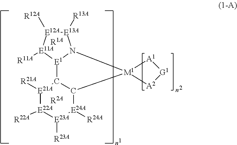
[M1]12([A2][G1][A1]1)C1[E24A]([R24A])[E23A]([R23A])[E22A]([R22A])[E21A]([R21A])C1[E1]1N2[E13A]([R13A])[E12A]([R12A])[E11A]1[R11A].[R1A].[R2A]
